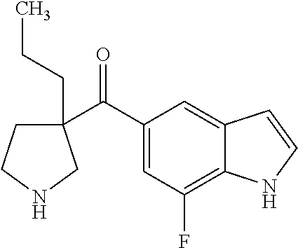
C(=O)(C1(CCC)CCNC1)C1=CC(F)=C2C(=C1)C=CN2
